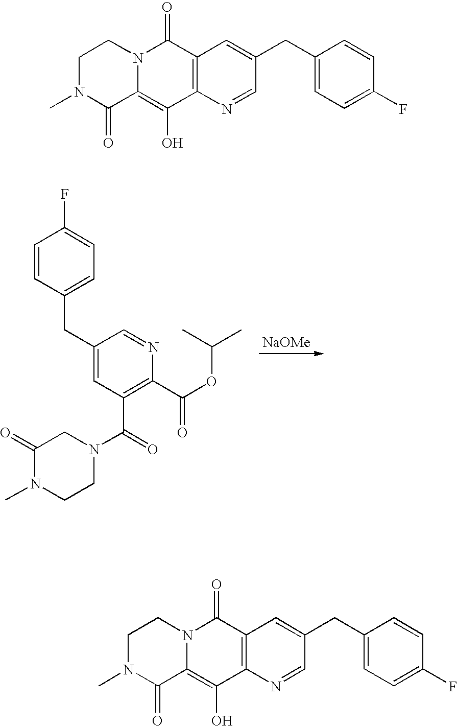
C12=C(O)C3=C(C(=O)N1CCN(C)C2=O)C=C(CC1=CC=C(F)C=C1)C=N3.C12=C(O)C3=C(C(=O)N1CCN(C)C2=O)C=C(CC1=CC=C(F)C=C1)C=N3.[NaOMe].C1(=O)N(C)CCN(C(C2=C(C(OC(C)C)=O)N=CC(CC3=CC=C(F)C=C3)=C2)=O)C1
